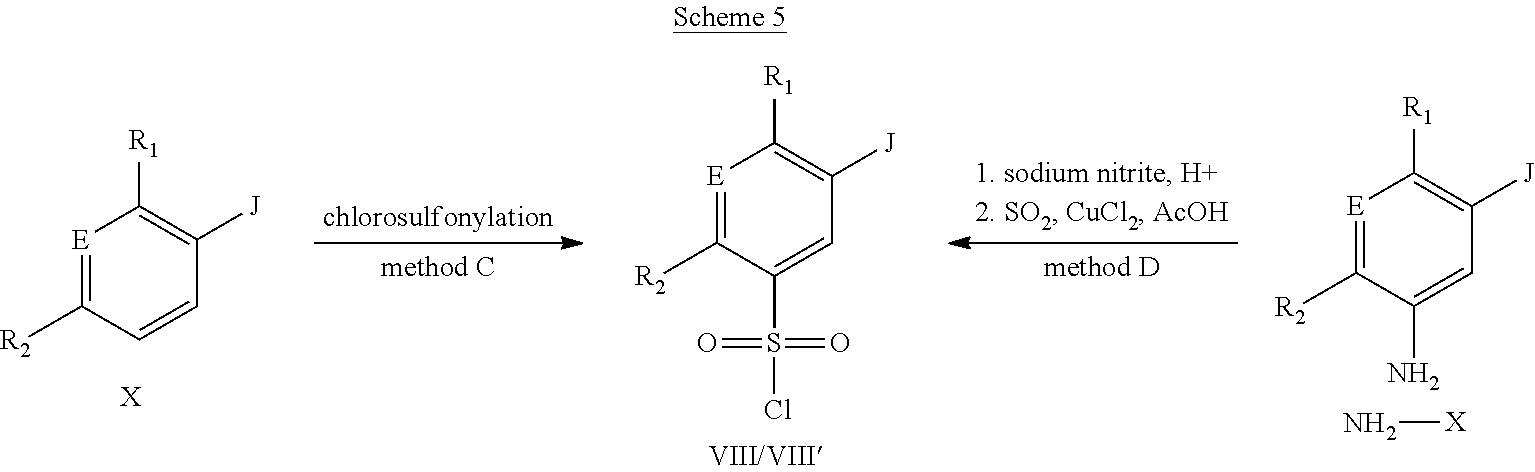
[E]1=C([R2])C=CC([J])=C1[R1].[X].[E]1=C([R2])C(S(=O)(=O)Cl)=CC([J])=C1[R1].[E]1=C([R2])C(N)=CC([J])=C1[R1].N[X]
